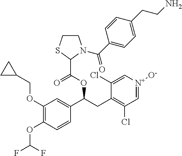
C1(OCC2CC2)=C(OC(F)F)C=CC(C(OC(C2N(C(C3=CC=C(CCN)C=C3)=O)CCS2)=O)CC2=C(Cl)C=[N+]([O-])C=C2Cl)=C1
